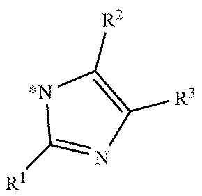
[*N]1C([R1])=NC([R3])=C1[R2]
